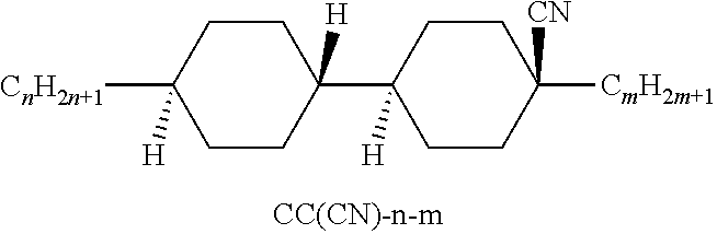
C1CC(C2([H])CCC([CnH2n+1])([H])CC2)([H])CCC1([CmH2m+1])[CN]
